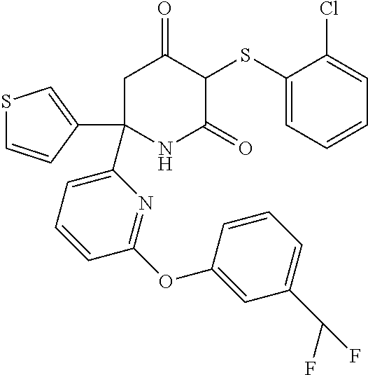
C1(SC2C(=O)CC(C3=CC=CC(OC4=CC(C(F)F)=CC=C4)=N3)(C3=CSC=C3)NC2=O)=CC=CC=C1Cl
